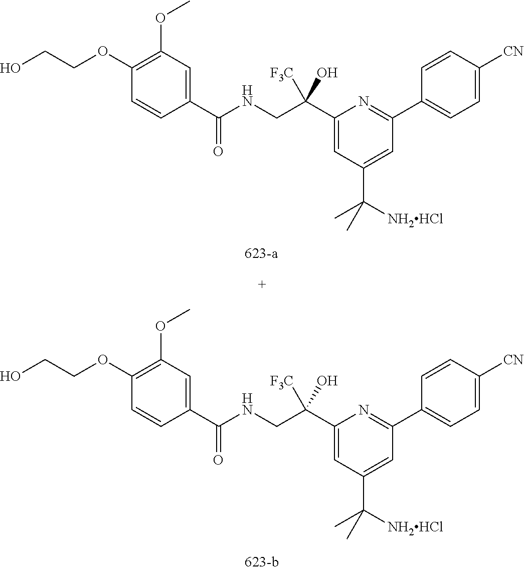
C1(C([F3C])(CNC(=O)C2=CC(OC)=C(OCCO)C=C2)O)=CC(C(C)([NH2HCl])C)=CC(C2=CC=C([CN])C=C2)=N1.C1(C([F3C])(CNC(=O)C2=CC(OC)=C(OCCO)C=C2)O)=CC(C(C)([NH2HCl])C)=CC(C2=CC=C([CN])C=C2)=N1
